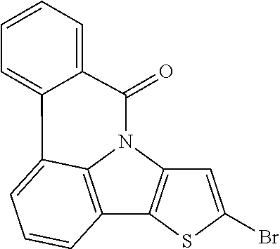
C12=C3N(C4=C1SC(Br)=C4)C(=O)C1=CC=CC=C1C3=CC=C2
